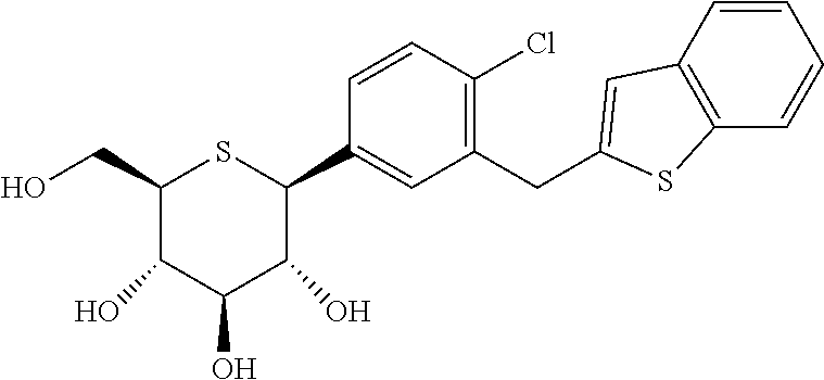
C1(CO)C(O)C(O)C(O)C(C2=CC(CC3=CC4=C(S3)C=CC=C4)=C(Cl)C=C2)S1
